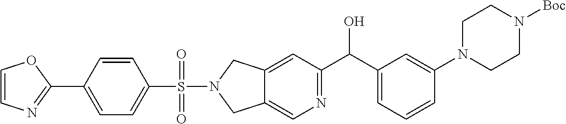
C12=CC(C(C3=CC=CC(N4CCN([Boc])CC4)=C3)O)=NC=C1CN(S(C1=CC=C(C3=NC=CO3)C=C1)(=O)=O)C2
